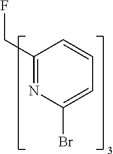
C1(CF)=NC(Br)=CC=C1
